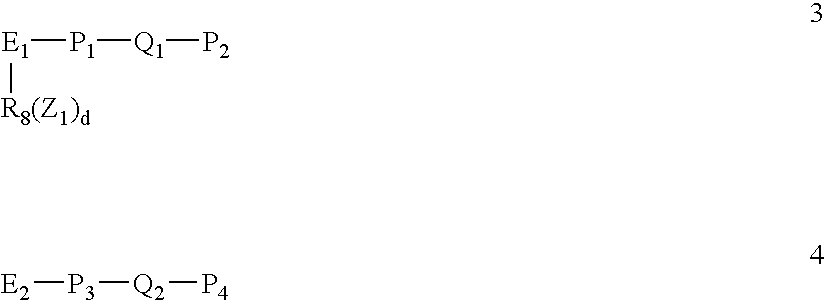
[E1]([P1][Q1][P2])[R8(Z1)d].[E2][P3][Q2][P4]
